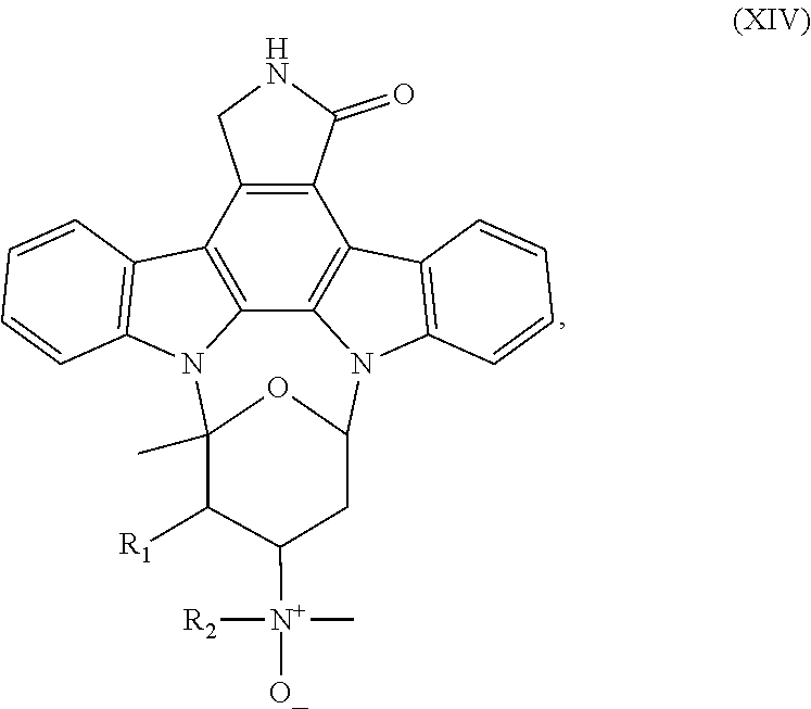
C12=C3C4=C(C5=C1CNC5=O)C1=C(N4C4OC(C)(N3C3=C2C=CC=C3)C([R1])C([N+]([O_])([R2])C)C4)C=CC=C1
